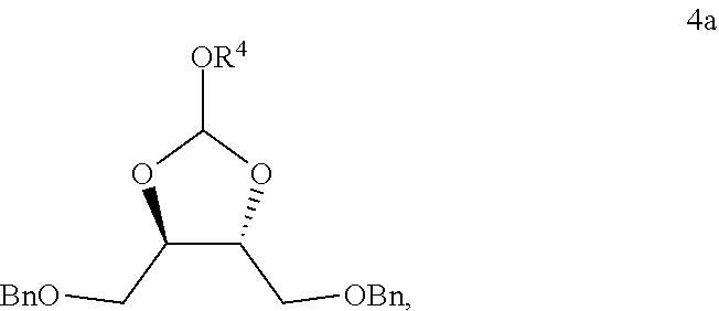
C1(C[BnO])C(C[OBn])OC([OR4])O1
